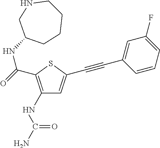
C1(NC(N)=O)=C(C(=O)NC2CCCCNC2)SC(C#CC2=CC(F)=CC=C2)=C1
